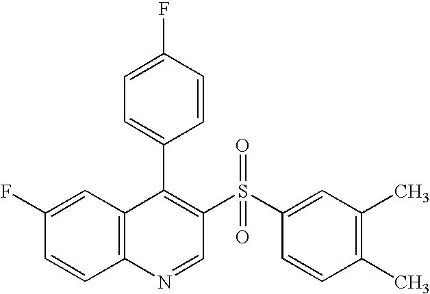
C12=C(C=C(F)C=C1)C(C1=CC=C(F)C=C1)=C(S(C1=CC(C)=C(C)C=C1)(=O)=O)C=N2
